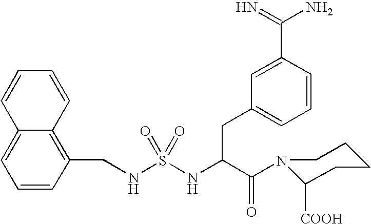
C1=CC(CNS(NC(C(N2C([COOH])CCCC2)=O)CC2=CC=CC(C(=N)N)=C2)(=O)=O)=C2C(=C1)C=CC=C2
